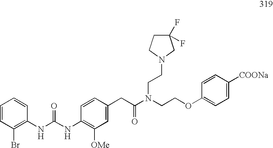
O(CCN(C(CC1=CC([OMe])=C(NC(=O)NC2=C(Br)C=CC=C2)C=C1)=O)CCN1CCC(F)(F)C1)C1=CC=C([COONa])C=C1
